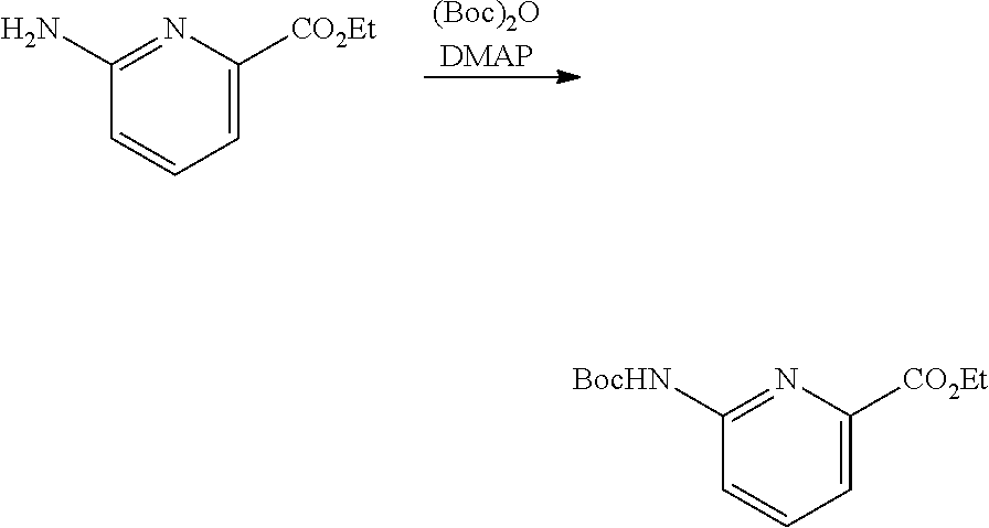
C1(N)=NC([CO2Et])=CC=C1.[(Boc)2ODMAP].C1([BocHN])=NC([CO2Et])=CC=C1
